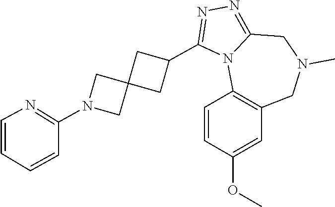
C1=CC(OC)=CC2=C1N1C(=NN=C1C1CC3(C1)CN(C1=NC=CC=C1)C3)CN(C)C2
